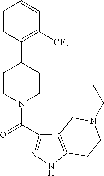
C1=CC(C2CCN(C(C3=NNC4=C3CN(CC)CC4)=O)CC2)=C([CF3])C=C1
